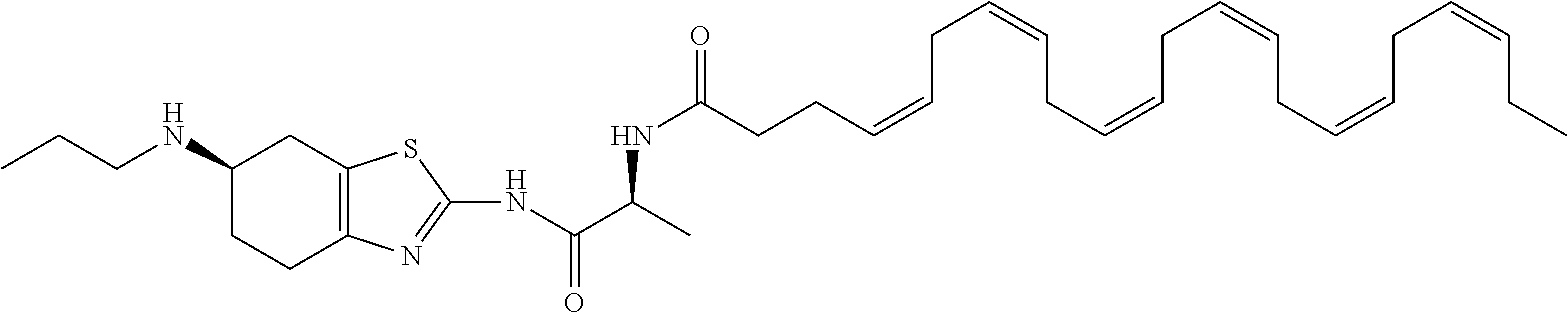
N(C(C(NC(CCC=CCC=CCC=CCC=CCC=CCC=CCC)=O)C)=O)C1=NC2=C(CC(NCCC)CC2)S1
